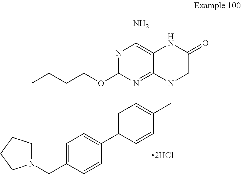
N1=C(OCCCC)N=C2C(=C1N)NC(=O)CN2CC1=CC=C(C2=CC=C(CN3CCCC3)C=C2)C=C1
